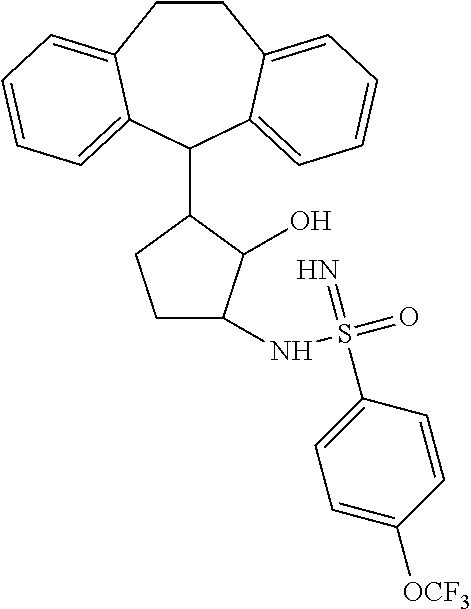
C1CC2=CC=CC=C2C(C2C(O)C(NS(=O)(=N)C3=CC=C([OCF3])C=C3)CC2)C2=CC=CC=C12
